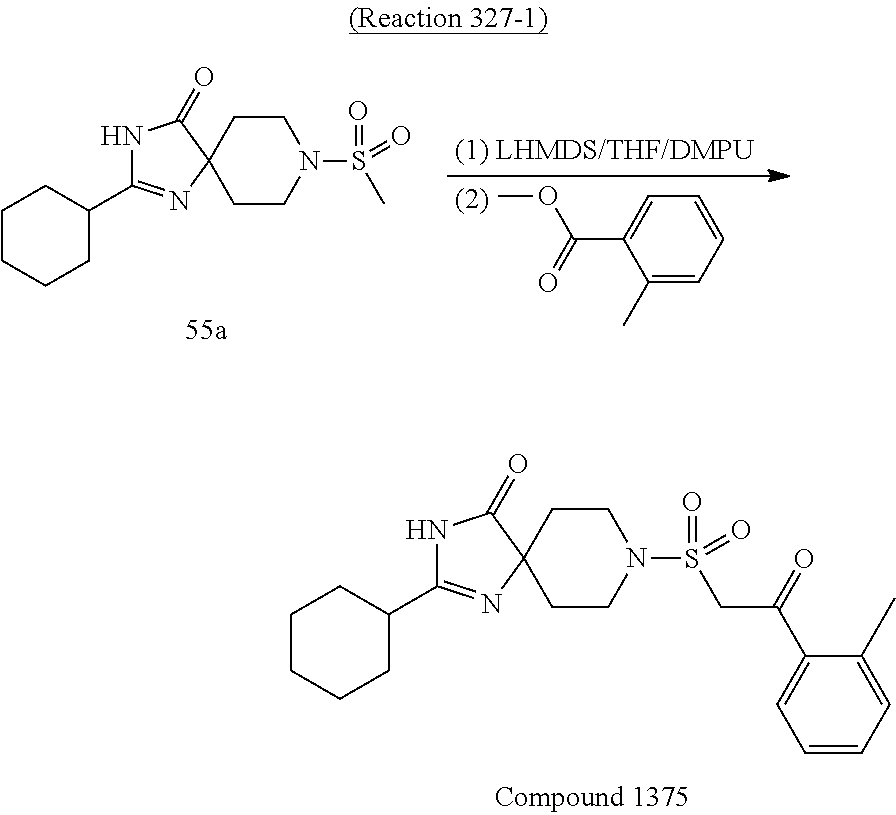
C1=C(C(CS(N2CCC3(N=C(C4CCCCC4)NC3=O)CC2)(=O)=O)=O)C(C)=CC=C1.C1(C2=NC3(C(=O)N2)CCN(S(C)(=O)=O)CC3)CCCCC1.C1(C)=CC=CC=C1C(OC)=O
